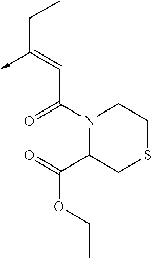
C(C(N1C(C(=O)OCC)CSCC1)=O)=C(CC)->C
